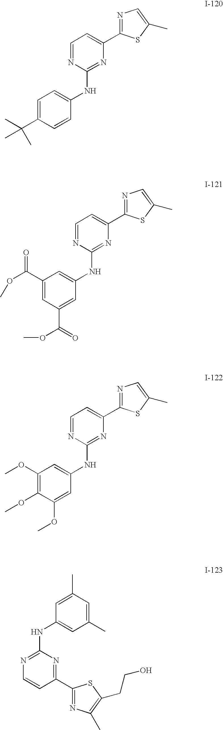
C1=NC(NC2=CC=C(C(C)(C)C)C=C2)=NC(C2=NC=C(C)S2)=C1.C1=NC(NC2=CC(C(OC)=O)=CC(C(=O)OC)=C2)=NC(C2=NC=C(C)S2)=C1.C1=NC(NC2=CC(OC)=C(OC)C(OC)=C2)=NC(C2=NC=C(C)S2)=C1.C1(C)=CC(C)=CC(NC2=NC=CC(C3=NC(C)=C(CCO)S3)=N2)=C1
